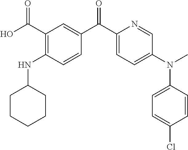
C1(C(O)=O)=C(NC2CCCCC2)C=CC(C(C2=CC=C(N(C3=CC=C(Cl)C=C3)C)C=N2)=O)=C1
